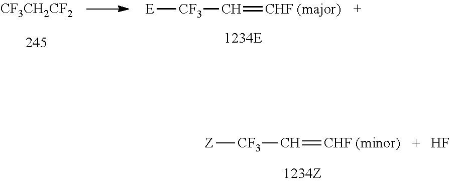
[CF3CH2CF2].[E][CF3]C=[CHF (major)].[Z][CF3]C=[CHF (minor)].F
